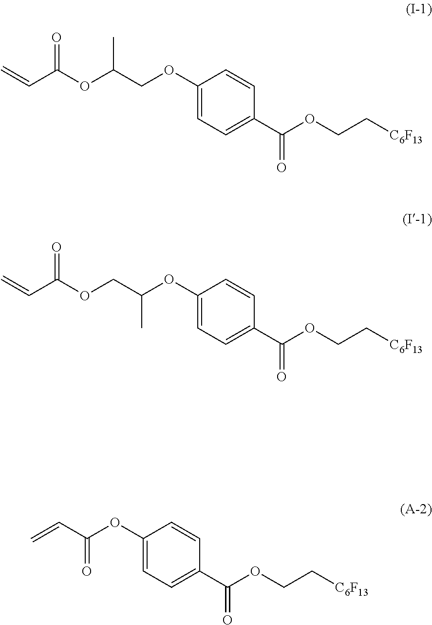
C1(OCC(OC(C=C)=O)C)=CC=C(C(OCC[C6F13])=O)C=C1.C1(OC(COC(C=C)=O)C)=CC=C(C(OCC[C6F13])=O)C=C1.C1(OC(C=C)=O)=CC=C(C(OCC[C6F13])=O)C=C1
